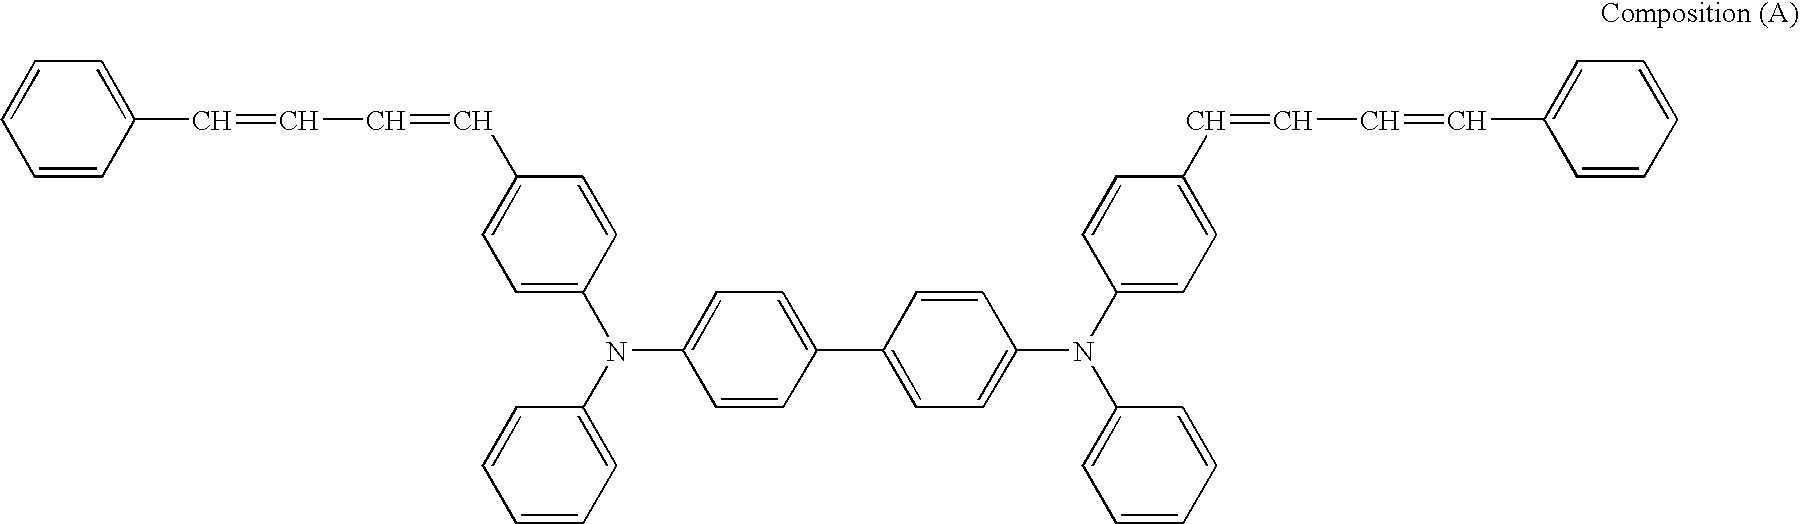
C1(C=CC=CC2=CC=C(N(C3=CC=CC=C3)C3=CC=C(C4=CC=C(N(C5=CC=C(C=CC=CC6=CC=CC=C6)C=C5)C5=CC=CC=C5)C=C4)C=C3)C=C2)=CC=CC=C1
